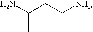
C(C[NH2])C(N)C
